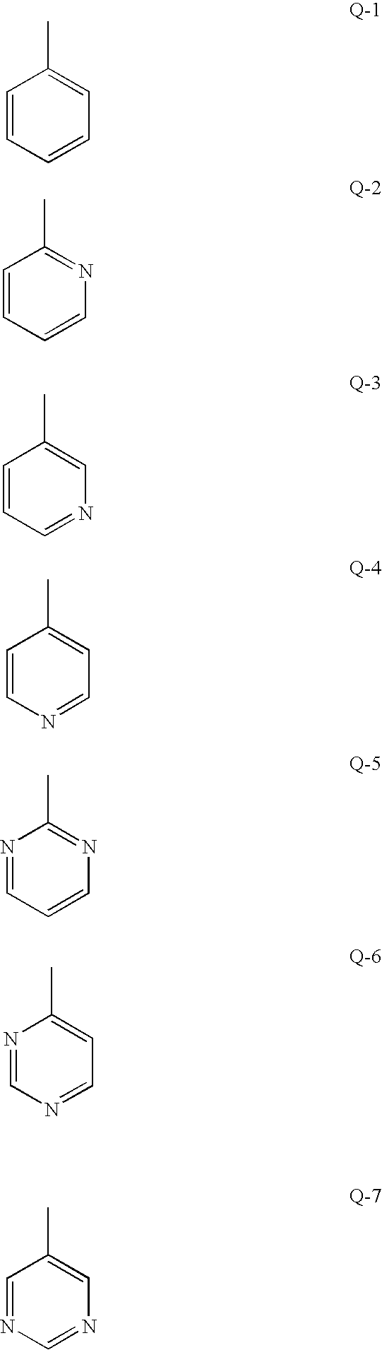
C1=CC=CC=C1C.C1=CC=CN=C1C.C1=CC=NC=C1C.N1=CC=CN=C1C.C1=CN=CC=C1C.N1=CN=CC=C1C.C1=NC=NC=C1C
